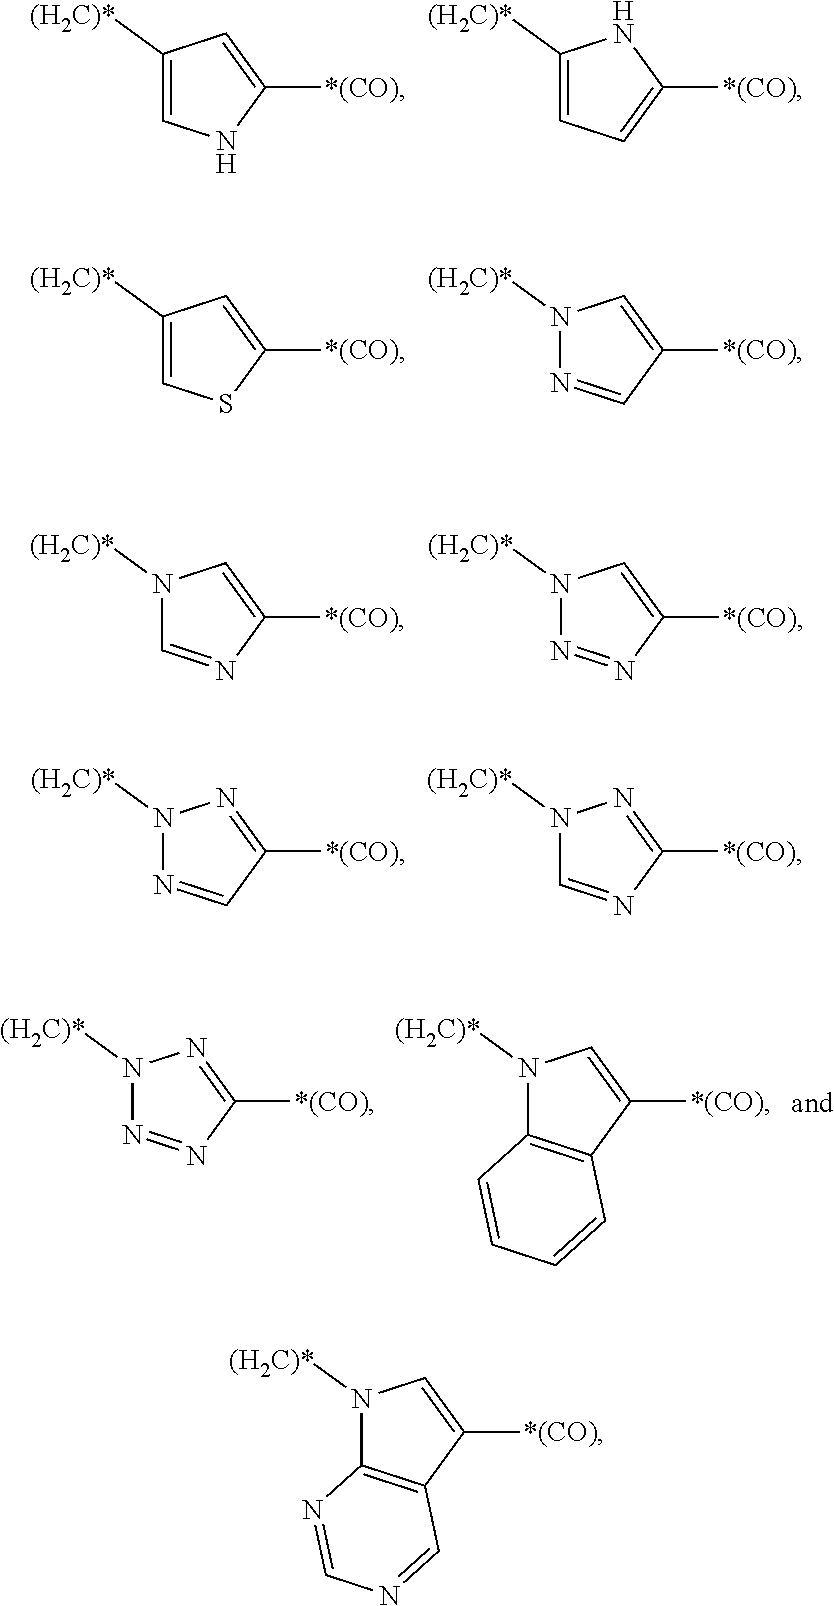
C1([(H2C)*])=CNC([*(CO)])=C1.C1([(H2C)*])=CC=C([*(CO)])N1.C1([(H2C)*])=CSC([*(CO)])=C1.N1([(H2C)*])N=CC([*(CO)])=C1.N1([(H2C)*])C=NC([*(CO)])=C1.N1([(H2C)*])N=NC([*(CO)])=C1.N1([(H2C)*])N=CC([*(CO)])=N1.N1([(H2C)*])C=NC([*(CO)])=N1.N1([(H2C)*])N=NC([*(CO)])=N1.N1([(H2C)*])C2=C(C([*(CO)])=C1)C=CC=C2.N1([(H2C)*])C2=C(C([*(CO)])=C1)C=NC=N2
